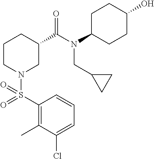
C1(S(=O)(=O)N2CC(C(N(C3CCC(O)CC3)CC3CC3)=O)CCC2)=C(C)C(Cl)=CC=C1
